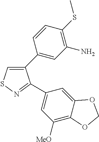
C1(C2=CC(N)=C(SC)C=C2)=CSN=C1C1=CC([MeO])=C2C(=C1)OCO2
